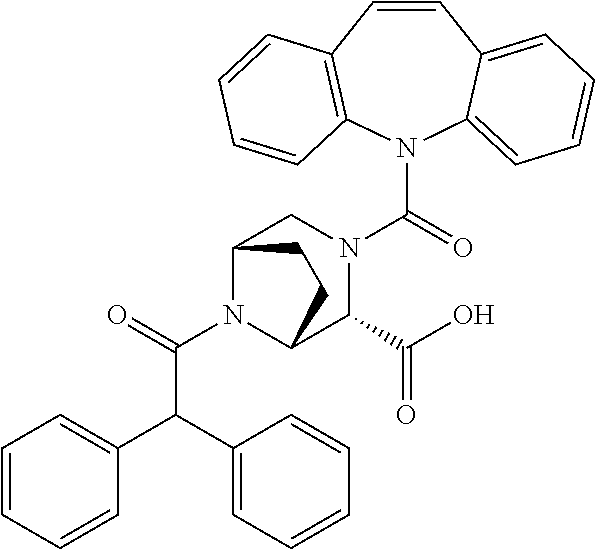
N1(C(=O)N2CC3N(C(=O)C(C4=CC=CC=C4)C4=CC=CC=C4)C(C2C(O)=O)CC3)C2=CC=CC=C2C=CC2=C1C=CC=C2
